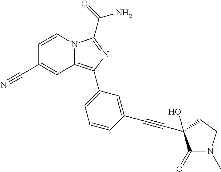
C12=C(C3=CC=CC(C#CC4(O)C(=O)N(C)CC4)=C3)N=C(C(=O)N)N1C=CC(C#N)=C2
